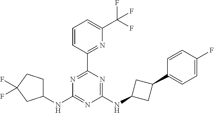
N1=C(C2=NC(C(F)(F)F)=CC=C2)N=C(NC2CC(C3=CC=C(F)C=C3)C2)N=C1NC1CCC(F)(F)C1
